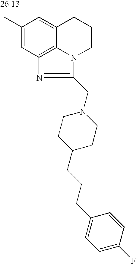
C1(C)=CC2=C3C(=C1)CCCN3C(CN1CCC(CCCC3=CC=C(F)C=C3)CC1)=N2
